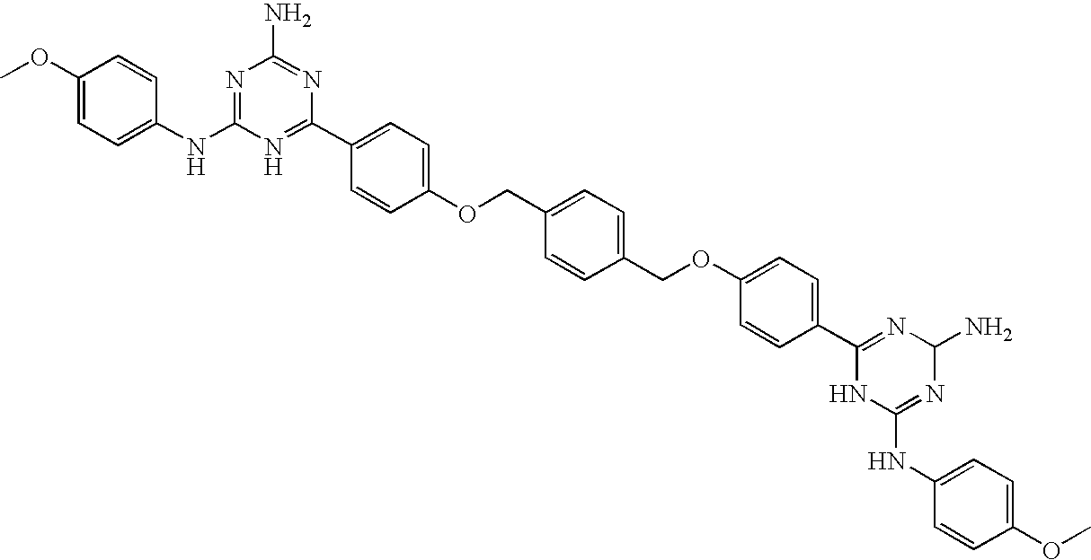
C1(OC)=CC=C(NC2=NC(N)=NC(C3=CC=C(OCC4=CC=C(COC5=CC=C(C6=NC(N)N=C(NC7=CC=C(OC)C=C7)N6)C=C5)C=C4)C=C3)=N2)C=C1
